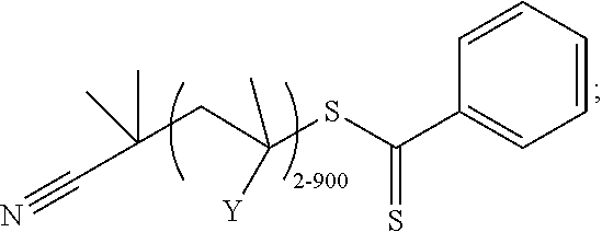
C1=CC=CC(C(SC(CC(C#N)(C)C)(C)[Y])=S)=C1
